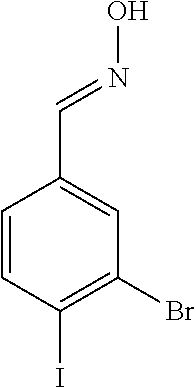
C1=CC(I)=C(Br)C=C1C=NO
